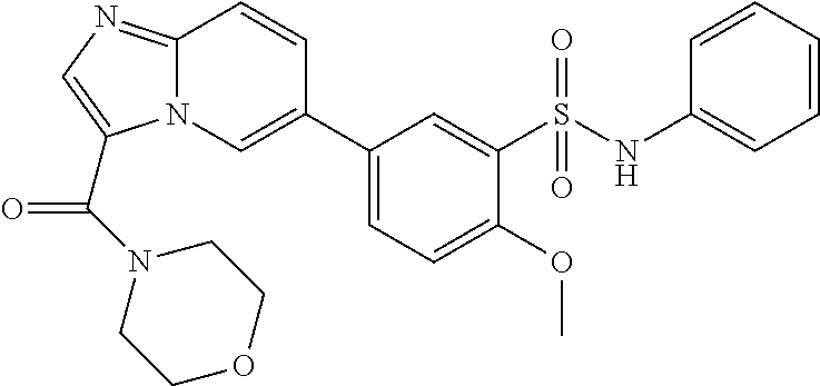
C12=NC=C(C(N3CCOCC3)=O)N1C=C(C1=CC=C(OC)C(S(NC3=CC=CC=C3)(=O)=O)=C1)C=C2
